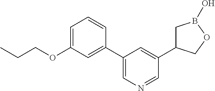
C1(C2=CN=CC(C3CB(O)OC3)=C2)=CC(OCCC)=CC=C1
